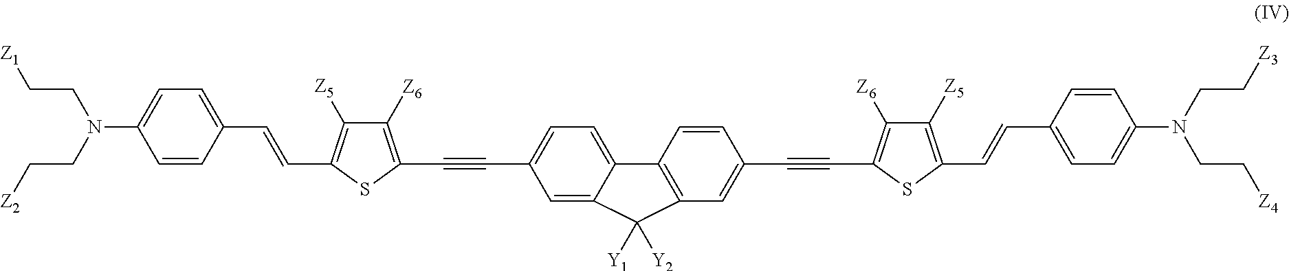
C1=C2C(=CC=C1C#CC1=C([Z6])C([Z5])=C(C=CC3=CC=C(N(CC[Z2])CC[Z1])C=C3)S1)C1=C(C=C(C#CC3=C([Z6])C([Z5])=C(C=CC4=CC=C(N(CC[Z3])CC[Z4])C=C4)S3)C=C1)C2([Y2])[Y1]
